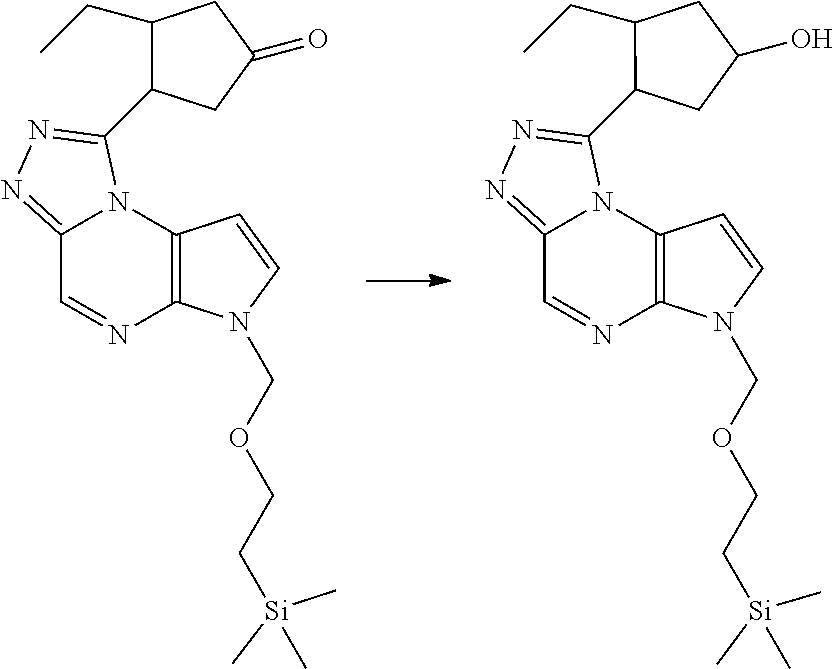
C1=NC2=C(N3C1=NN=C3C1CC(=O)CC1CC)C=CN2COCC[Si](C)(C)C.C1=NC2=C(N3C1=NN=C3C1CC(O)CC1CC)C=CN2COCC[Si](C)(C)C
